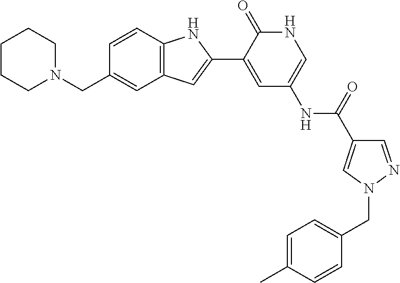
C1=CC2=C(C=C1CN1CCCCC1)C=C(C1=CC(NC(=O)C3=CN(CC4=CC=C(C)C=C4)N=C3)=CNC1=O)N2
